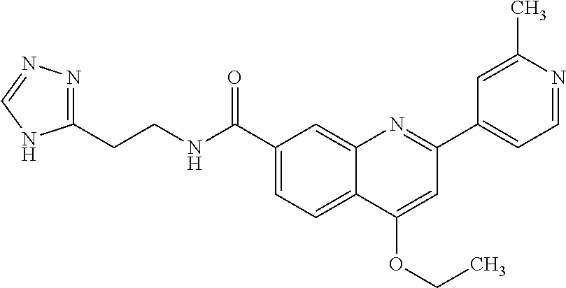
C1(C(NCCC2=NN=CN2)=O)=CC=C2C(=C1)N=C(C1=CC=NC(C)=C1)C=C2OCC
